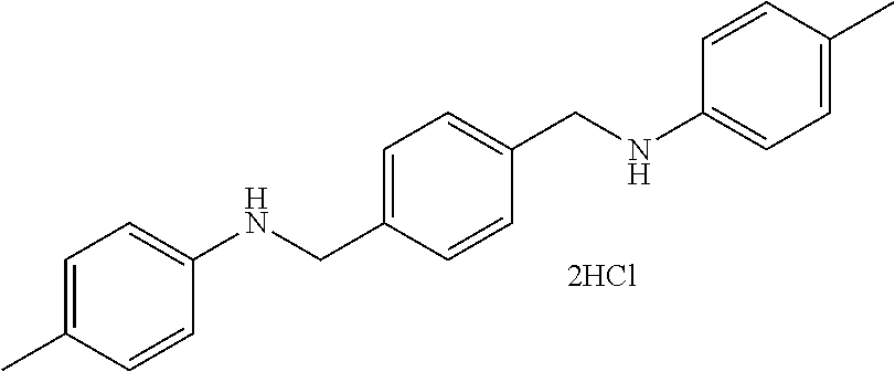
C1=CC(CNC2=CC=C(C)C=C2)=CC=C1CNC1=CC=C(C)C=C1
